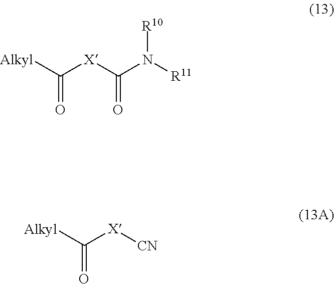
[Alkyl]C([X]C(N([R11])[R10])=O)=O.[Alkyl]C([X][CN])=O
